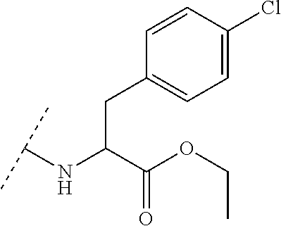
C(C(C(OCC)=O)NC(C)C)C1=CC=C(Cl)C=C1
